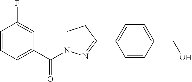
C1(CO)=CC=C(C2=NN(C(C3=CC=CC(F)=C3)=O)CC2)C=C1
